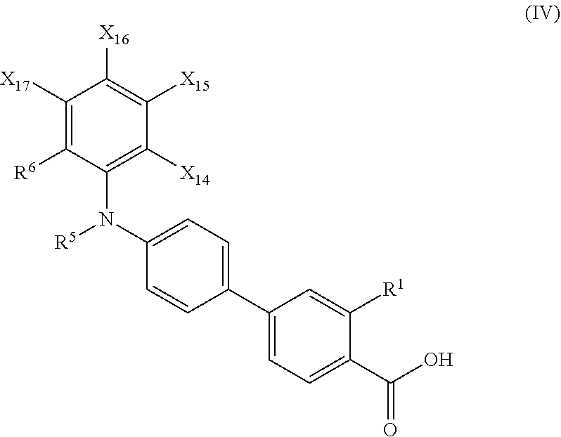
C1([X17])=C([R6])C(N(C2=CC=C(C3=CC=C(C(O)=O)C([R1])=C3)C=C2)[R5])=C([X14])C([X15])=C1[X16]
